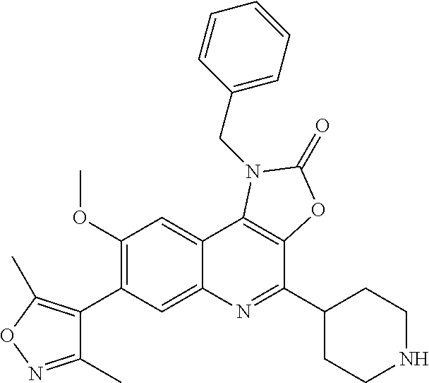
C1(C)=NOC(C)=C1C1=C(OC)C=C2C(=C1)N=C(C1CCNCC1)C1=C2N(CC2=CC=CC=C2)C(=O)O1
